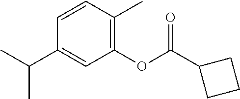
C1(OC(C2CCC2)=O)=C(C)C=CC(C(C)C)=C1
